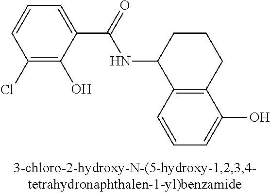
C1(Cl)=C(O)C(C(=O)NC2C3=C(CCC2)C(O)=CC=C3)=CC=C1
